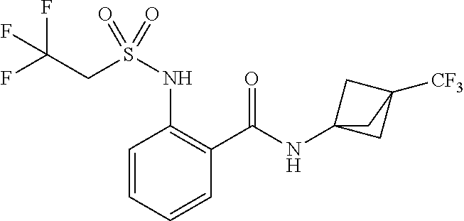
C1=CC=CC(C(=O)NC23CC([CF3])(C2)C3)=C1NS(CC(F)(F)F)(=O)=O
